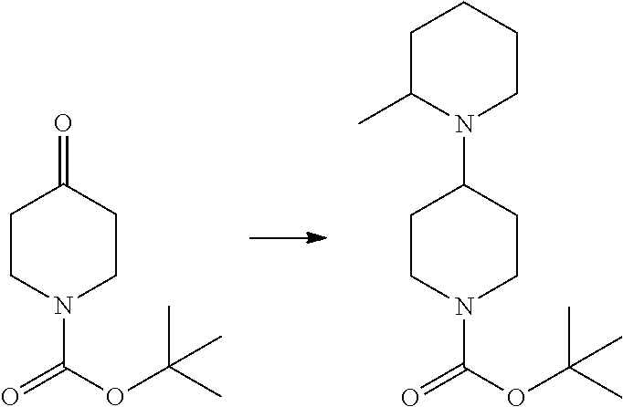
C1CN(C(=O)OC(C)(C)C)CCC1=O.C1CN(C(=O)OC(C)(C)C)CCC1N1CCCCC1C
